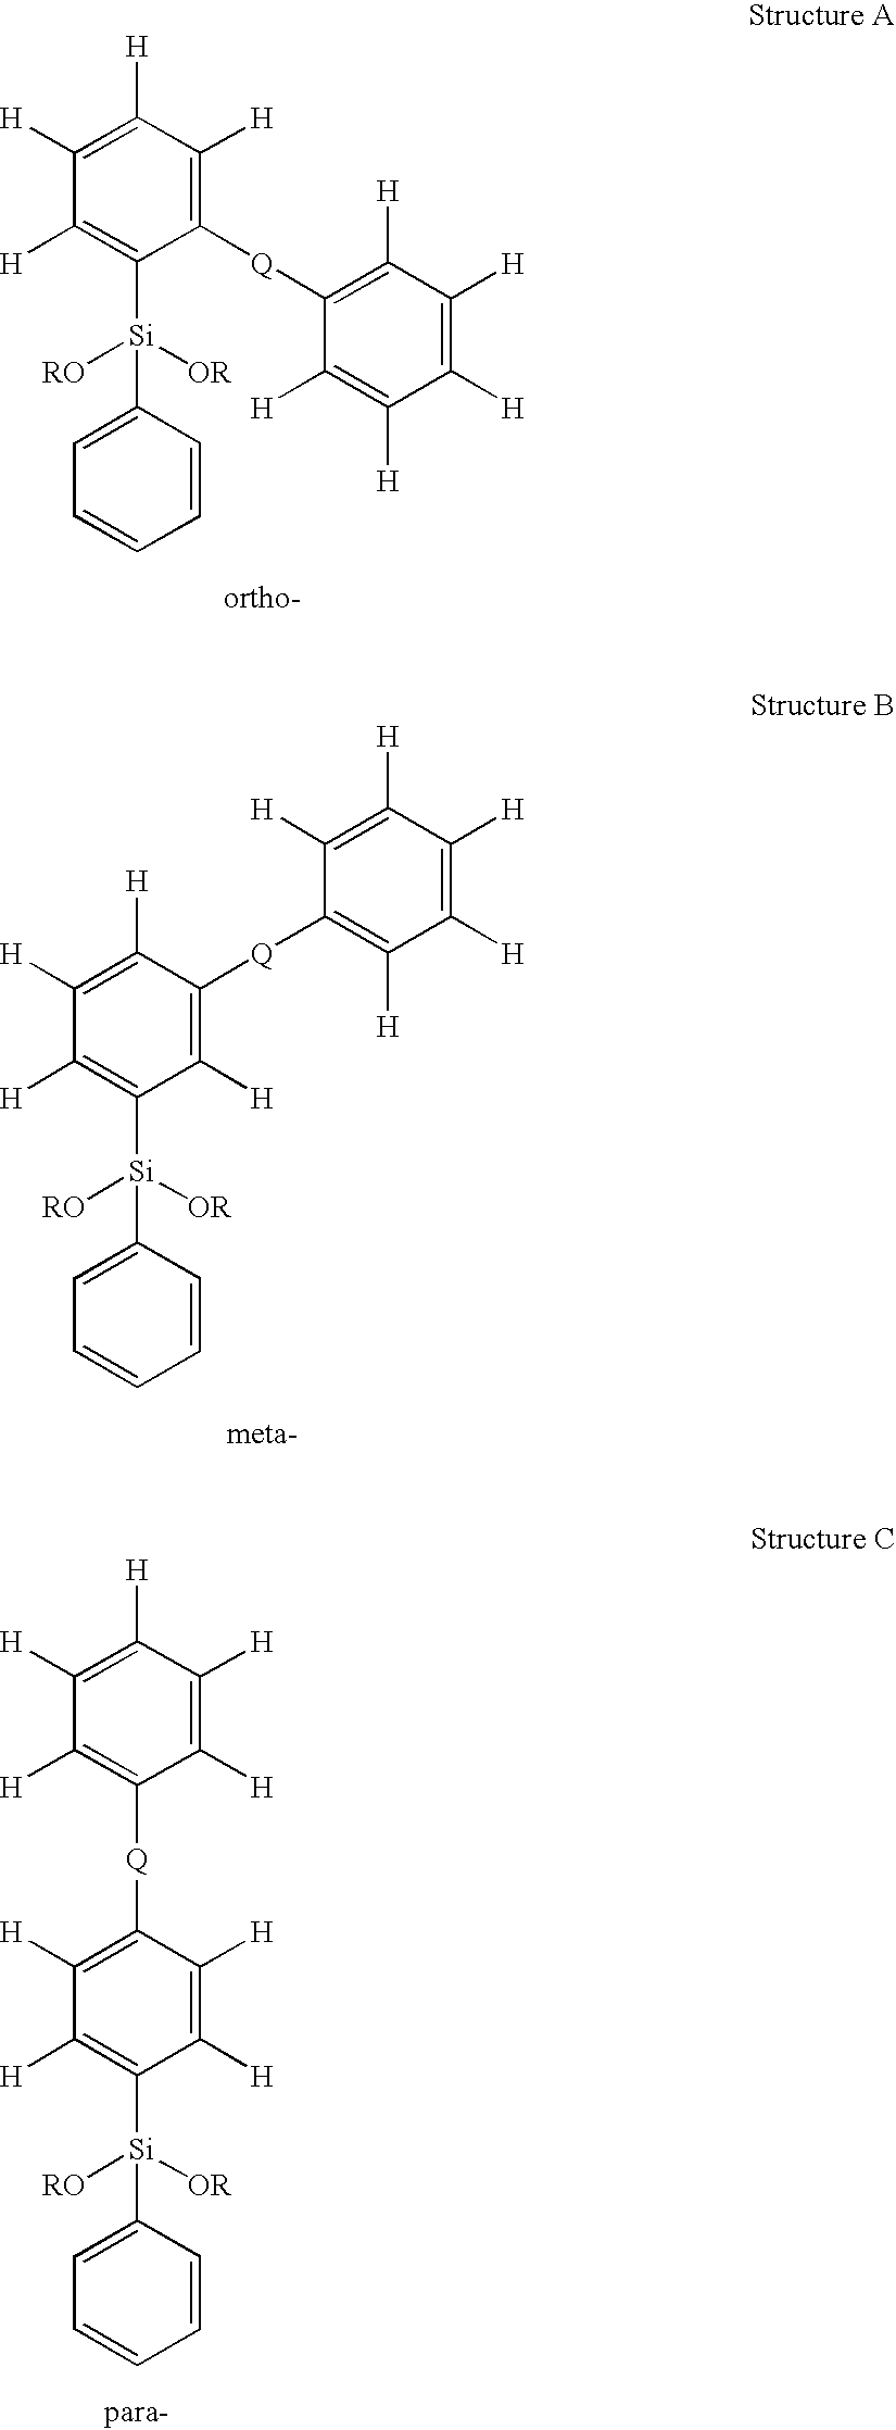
C1([Q]C2=C([H])C([H])=C([H])C([H])=C2[H])=C([H])C([H])=C([H])C([H])=C1[Si]([RO])([OR])C1=CC=CC=C1.C1([H])=C([H])C([Q]C2=C([H])C([H])=C([H])C([H])=C2[H])=C([H])C([H])=C1[Si]([RO])([OR])C1=CC=CC=C1.C1([H])=C([Q]C2=C([H])C([H])=C([H])C([H])=C2[H])C([H])=C([H])C([H])=C1[Si]([RO])([OR])C1=CC=CC=C1
